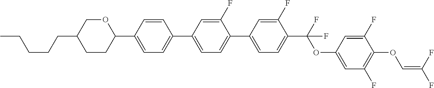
C1CC(C2=CC=C(C3=CC=C(C4=CC=C(C(OC5=CC(F)=C(OC=C(F)F)C(F)=C5)(F)F)C(F)=C4)C(F)=C3)C=C2)OCC1CCCCC
